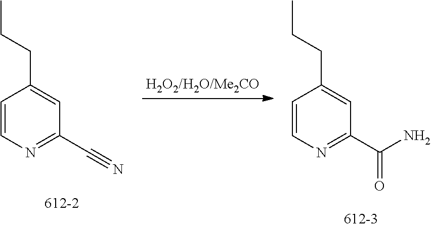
C1=CN=C(C#N)C=C1CCC.C1=CN=C(C(N)=O)C=C1CCC
